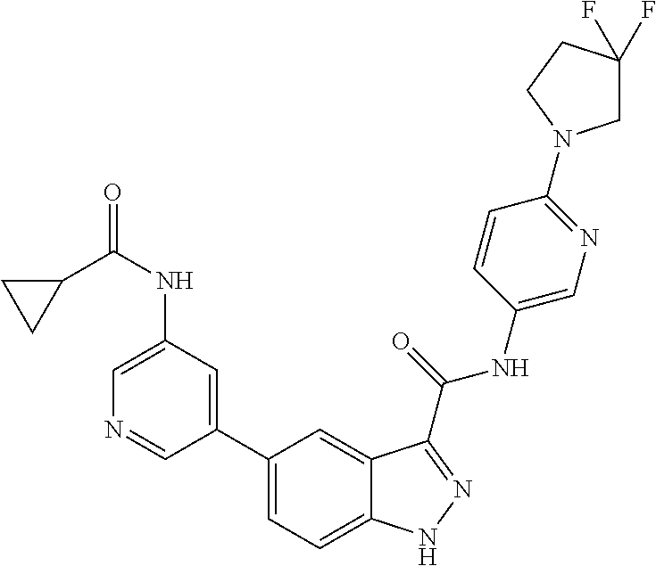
C1(NC(=O)C2CC2)=CN=CC(C2=CC=C3C(=C2)C(C(NC2=CN=C(N4CC(F)(F)CC4)C=C2)=O)=NN3)=C1
